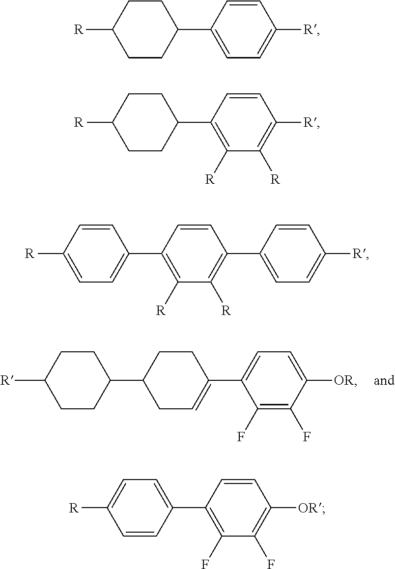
C1CC([R])CCC1C1CC=C(C2=CC=C([OR])C(F)=C2F)CC1.C1CC([R])CCC1C1=CC=C([R])C=C1.C1CC([R])CCC1C1=C([R])C([R])=C([R])C=C1.C1=CC(C2=CC=C([R])C=C2)=C([R])C([R])=C1C1=CC=C([R])C=C1.C1=CC(C2=C(F)C(F)=C([OR])C=C2)=CC=C1[R]
